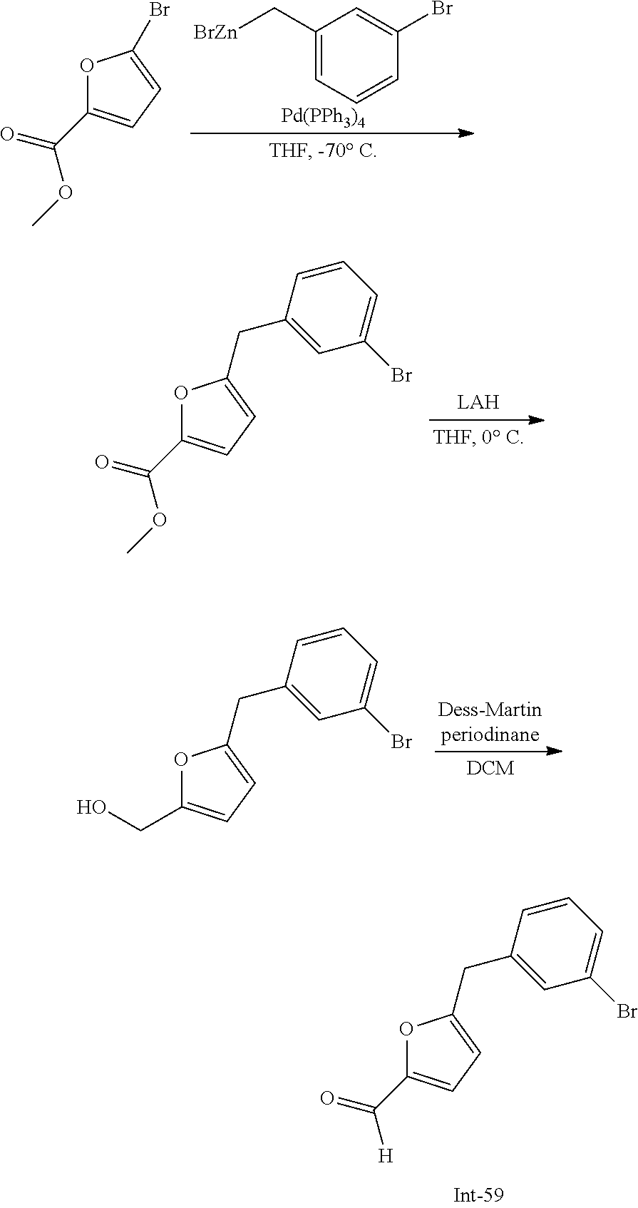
C1(C[BrZn])=CC=CC(Br)=C1.O1C(C(=O)OC)=CC=C1Br.[Pd(PPh3)4].O1C(C(=O)OC)=CC=C1CC1=CC(Br)=CC=C1.[LAH].O1C(CO)=CC=C1CC1=CC(Br)=CC=C1.[Dess-Martinperiodinane].O1C(C(=O)[H])=CC=C1CC1=CC(Br)=CC=C1
